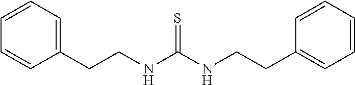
C(CNC(NCCC1=CC=CC=C1)=S)C1=CC=CC=C1
